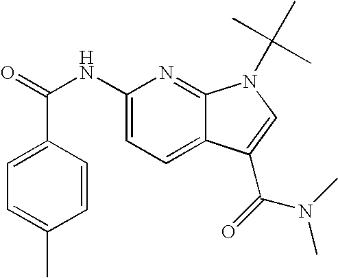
C1=CC(C(=O)NC2=CC=C3C(=N2)N(C(C)(C)C)C=C3C(N(C)C)=O)=CC=C1C
